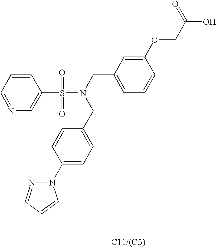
C1=NC=C(S(=O)(=O)N(CC2=CC=CC(OCC(O)=O)=C2)CC2=CC=C(N3N=CC=C3)C=C2)C=C1.[C11/(C3)]
